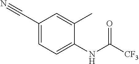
C1(C#N)=CC=C(NC(=O)[CF3])C(C)=C1
